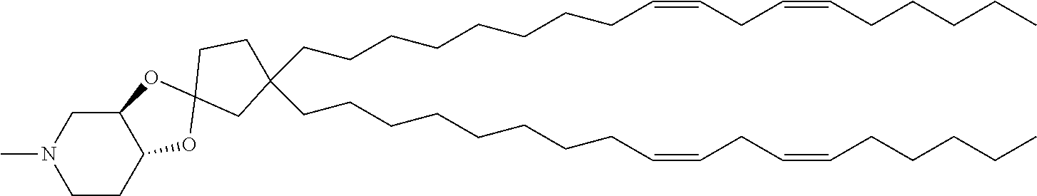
C1(CCCCCCCCC=CCC=CCCCCC)(CCCCCCCCC=CCC=CCCCCC)CCC2(C1)OC1CCN(C)CC1O2
